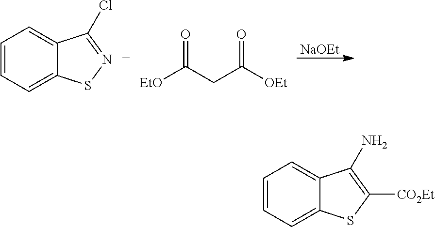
C1=CC=C2C(=C1)C(Cl)=NS2.O=C([EtO])CC(=O)[OEt].[NaOEt].C1=CC=C2C(=C1)C(N)=C([CO2Et])S2
